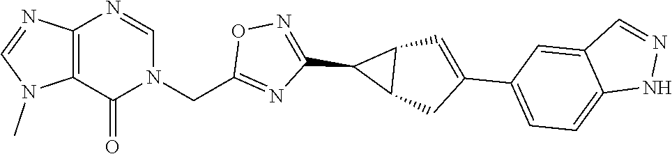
C12=C(N=CN(CC3=NC(C4C5C4C=C(C4=CC=C6C(=C4)C=NN6)C5)=NO3)C1=O)N=CN2C
